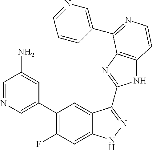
C1=C(C2=C(F)C=C3C(=C2)C(C2=NC4=C(N2)C=CN=C4C2=CN=CC=C2)=NN3)C=C(N)C=N1
